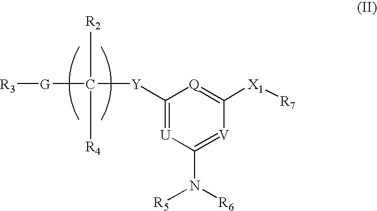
[R3][G]C([Y]C1=[U]C(N([R6])[R5])=[V]C([X1][R7])=[Q]1)([R2])[R4]
